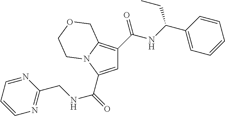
C1=C(C(=O)NCC2=NC=CC=N2)N2C(=C1C(NC(C1=CC=CC=C1)CC)=O)COCC2
